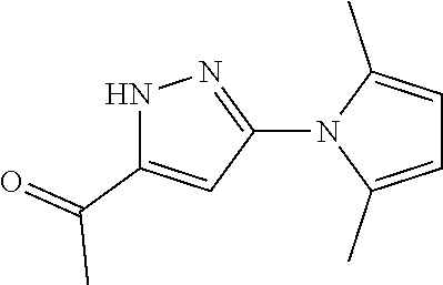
C1=C(C)N(C2=NNC(C(=O)C)=C2)C(C)=C1
